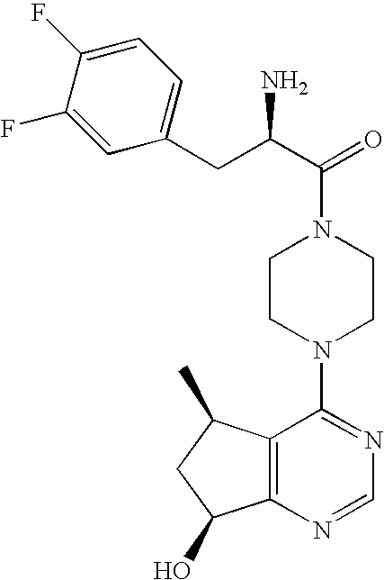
C(N1CCN(C2=NC=NC3=C2C(C)CC3O)CC1)(C(CC1=CC=C(F)C(F)=C1)N)=O
